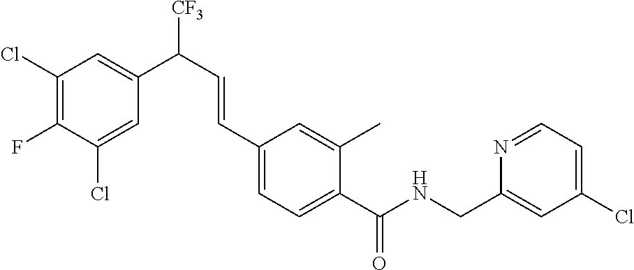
N(C(C1=CC=C(C=CC([CF3])C2=CC(Cl)=C(F)C(Cl)=C2)C=C1C)=O)CC1=CC(Cl)=CC=N1
